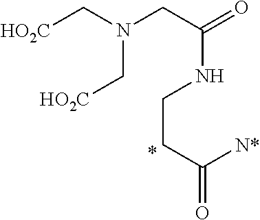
C(CC(=O)[N*])NC(=O)CN(C[HO2C])C[HO2C]
